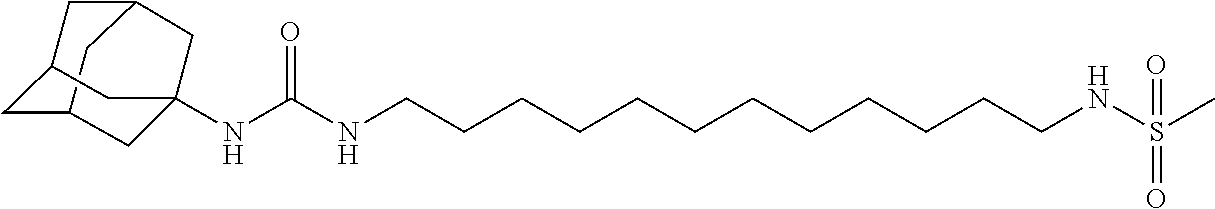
C12CC3CC(C1)CC(NC(NCCCCCCCCCCCCNS(C)(=O)=O)=O)(C3)C2
